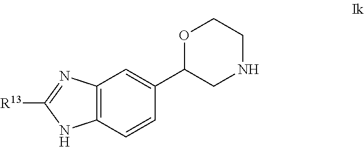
C12=C(C=CC(C3CNCCO3)=C1)NC([R13])=N2
